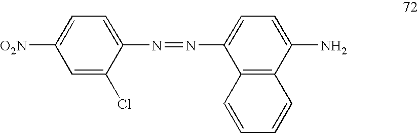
C1=C(Cl)C(N=NC2=CC=C(N)C3=C2C=CC=C3)=CC=C1[O2N]
